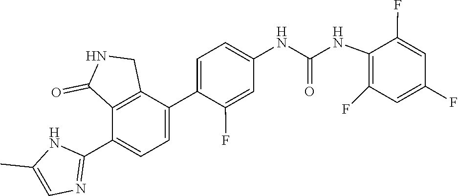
C1=C(C2=CC=C(NC(NC3=C(F)C=C(F)C=C3F)=O)C=C2F)C2=C(C(C3=NC=C(C)N3)=C1)C(=O)NC2
